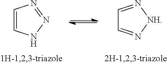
C1=CNN=N1.C1=N[NH]N=C1
